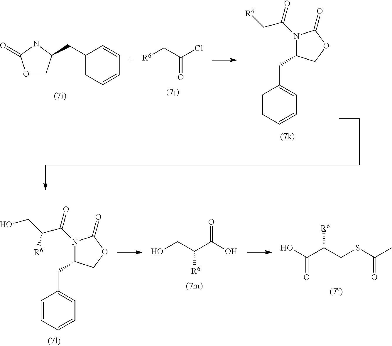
C(=O)(C[R6])Cl.O1CC(CC2=CC=CC=C2)NC1=O.N1(C(=O)C[R6])C(CC2=CC=CC=C2)COC1=O.[R6]C(C(O)=O)CSC(=O)C.C([R6])(C(=O)O)CO.N1(C(=O)C(CO)[R6])C(CC2=CC=CC=C2)COC1=O
